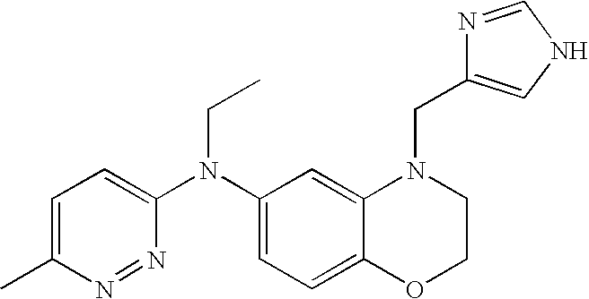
C1(N(C2=CC=C(C)N=N2)CC)=CC=C2C(=C1)N(CC1=CNC=N1)CCO2
